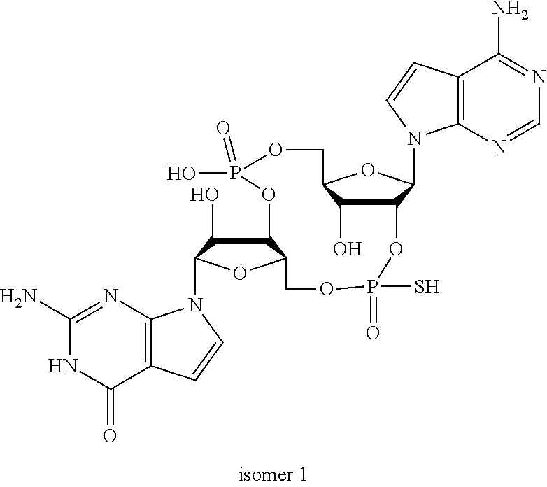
C12=C(N=C(N)NC1=O)N(C1C(O)C3C(O1)COP(S)(=O)OC1C(N4C5=C(C(N)=NC=N5)C=C4)OC(COP(=O)(O)O3)C1O)C=C2
